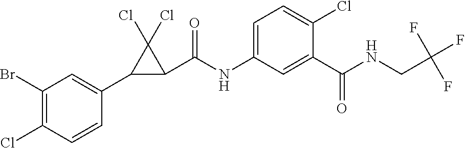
C1(Br)=C(Cl)C=CC(C2C(C(NC3=CC=C(Cl)C(C(NCC(F)(F)F)=O)=C3)=O)C2(Cl)Cl)=C1
